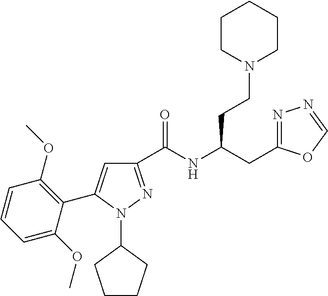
C1(C(NC(CC2=NN=CO2)CCN2CCCCC2)=O)=NN(C2CCCC2)C(C2=C(OC)C=CC=C2OC)=C1
